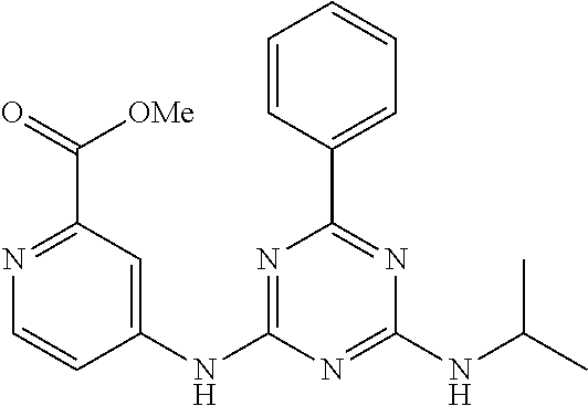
C1(NC2=NC(C3=CC=CC=C3)=NC(NC(C)C)=N2)=CC(C([OMe])=O)=NC=C1
